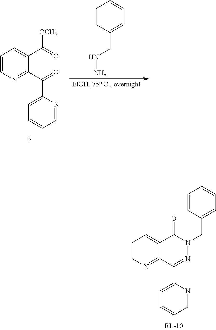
C1=NC(C(C2=NC=CC=C2C(=O)[OCH3])=O)=CC=C1.C1=CC(CNN)=CC=C1.C1=NC(C2=NN(CC3=CC=CC=C3)C(=O)C3=CC=CN=C23)=CC=C1
